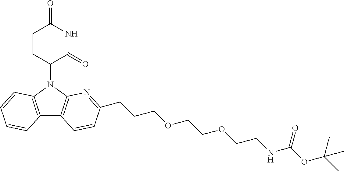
N1(C2CCC(=O)NC2=O)C2=C(C3=C1C=CC=C3)C=CC(CCCOCCOCCNC(OC(C)(C)C)=O)=N2
